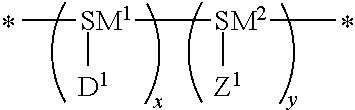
C[SM1]([SM2](C)[Z1])[D1]
